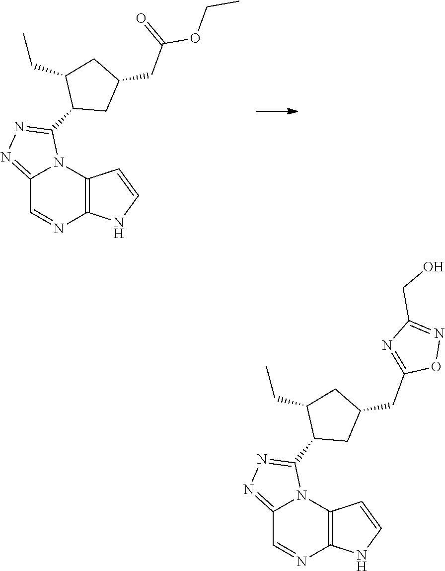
C12=NN=C(C3CC(CC(OCC)=O)CC3CC)N1C1=C(N=C2)NC=C1.C12=NN=C(C3CC(CC4=NC(CO)=NO4)CC3CC)N1C1=C(N=C2)NC=C1
